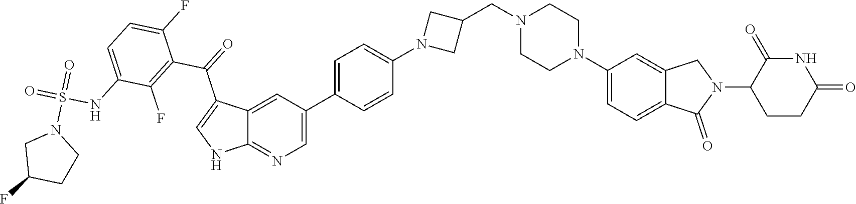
C12=CC(C3=CC=C(N4CC(CN5CCN(C6=CC=C7C(=C6)CN(C6CCC(=O)NC6=O)C7=O)CC5)C4)C=C3)=CN=C1NC=C2C(=O)C1=C(F)C(NS(=O)(=O)N2CC(F)CC2)=CC=C1F
